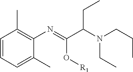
C1=CC=C(C)C(N=C(C(N(CCC)CC)CC)O[R1])=C1C
